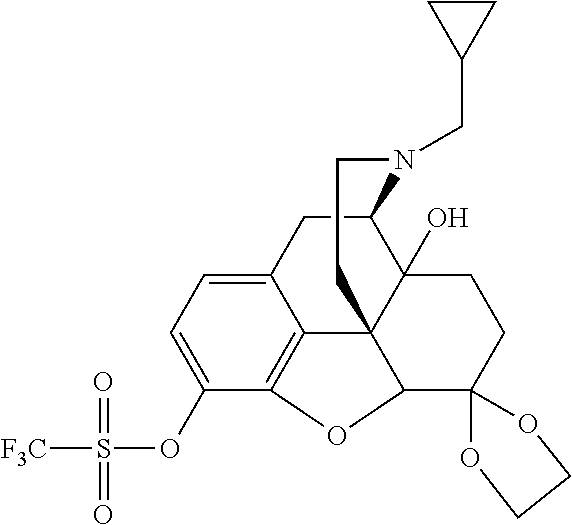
C12=CC=C(OS([F3C])(=O)=O)C3=C1C14C(O)(C(C2)N(CC2CC2)CCC1)CCC1(C4O3)OCCO1
